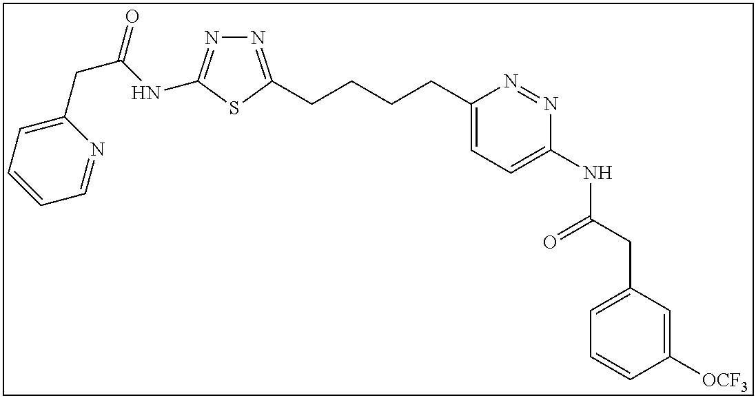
N1=C(CCCCC2=CC=C(NC(CC3=CC=CC([OCF3])=C3)=O)N=N2)SC(NC(CC2=CC=CC=N2)=O)=N1
